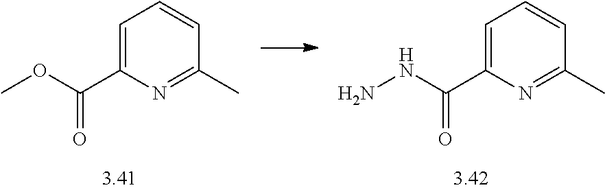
C1=C(C(=O)NN)N=C(C)C=C1.C1=C(C(=O)OC)N=C(C)C=C1
